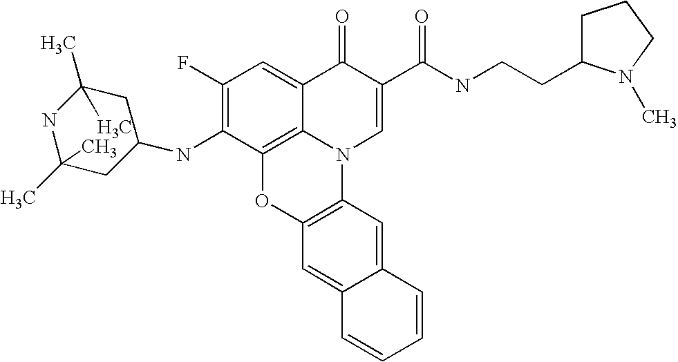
C1(F)=C(NC2CC(C)(C)NC(C)(C)C2)C2=C3C(=C1)C(=O)C(C(NCCC1CCCN1C)=O)=CN3C1=C(O2)C=C2C(=C1)C=CC=C2
